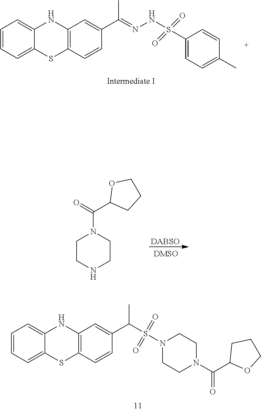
C1=CC=C2C(=C1)NC1=C(S2)C=CC(C(=NNS(C2=CC=C(C)C=C2)(=O)=O)C)=C1.[DABSO].C1CNCCN1C(C1CCCO1)=O.C1=CC=C2C(=C1)NC1=C(S2)C=CC(C(S(N2CCN(C(C3OCCC3)=O)CC2)(=O)=O)C)=C1
